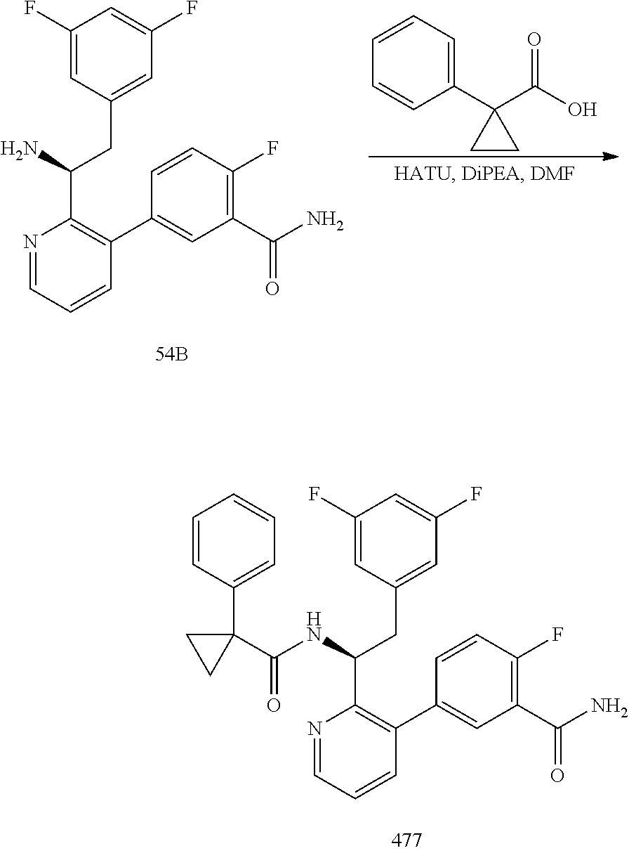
N1=CC=CC(C2=CC(C(N)=O)=C(F)C=C2)=C1C(CC1=CC(F)=CC(F)=C1)NC(C1(C2=CC=CC=C2)CC1)=O.C1=CC=C(C2(C(O)=O)CC2)C=C1.N1=CC=CC(C2=CC(C(N)=O)=C(F)C=C2)=C1C(CC1=CC(F)=CC(F)=C1)N
